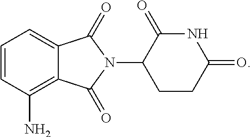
NC1=C2C(=CC=C1)C(=O)N(C1CCC(=O)NC1=O)C2=O
